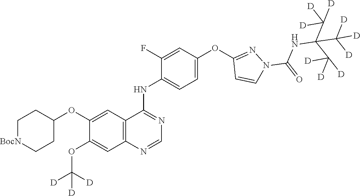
C1=C(OC2=NN(C(=O)NC(C([D])([D])[D])(C([D])([D])[D])C([D])([D])[D])C=C2)C=C(F)C(NC2=NC=NC3=C2C=C(OC2CC[BocN]CC2)C(OC([D])([D])[D])=C3)=C1
